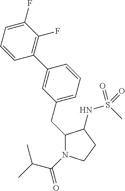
C1(CC2=CC=CC(C3=C(F)C(F)=CC=C3)=C2)N(C(=O)C(C)C)CCC1NS(C)(=O)=O
